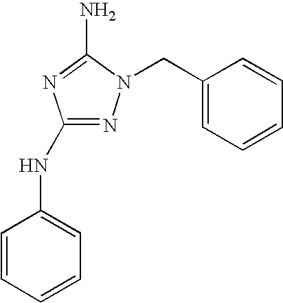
N1=C(NC2=CC=CC=C2)N=C(N)N1CC1=CC=CC=C1
